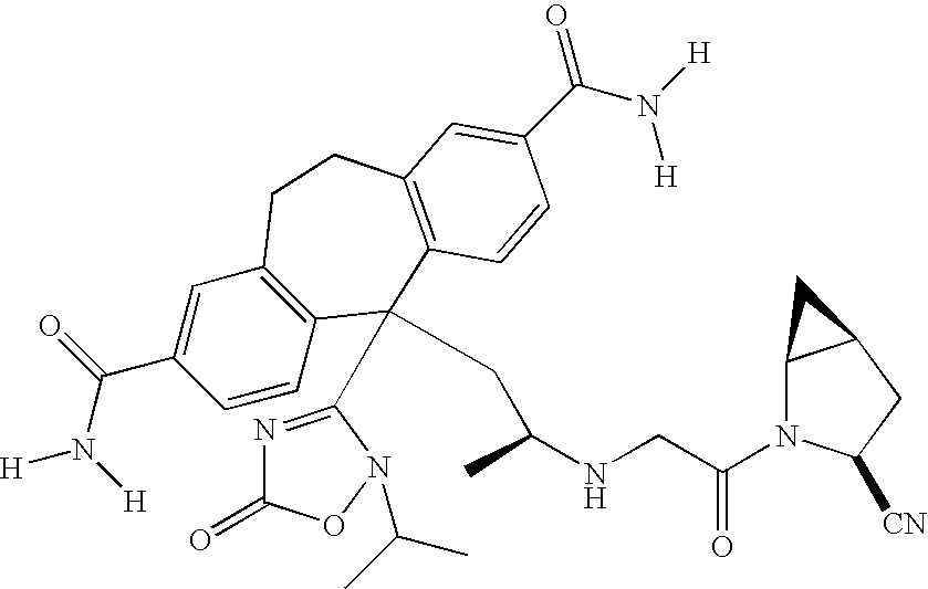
[H]N(C(C1=CC2=C(C=C1)C(C1=NC(=O)ON1C(C)C)(CC(NCC(N1C3C(CC1[CN])C3)=O)C)C1=C(CC2)C=C(C(N([H])[H])=O)C=C1)=O)[H]
